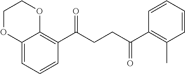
C1(C(CCC(C2=C(C)C=CC=C2)=O)=O)=C2C(=CC=C1)OCCO2
